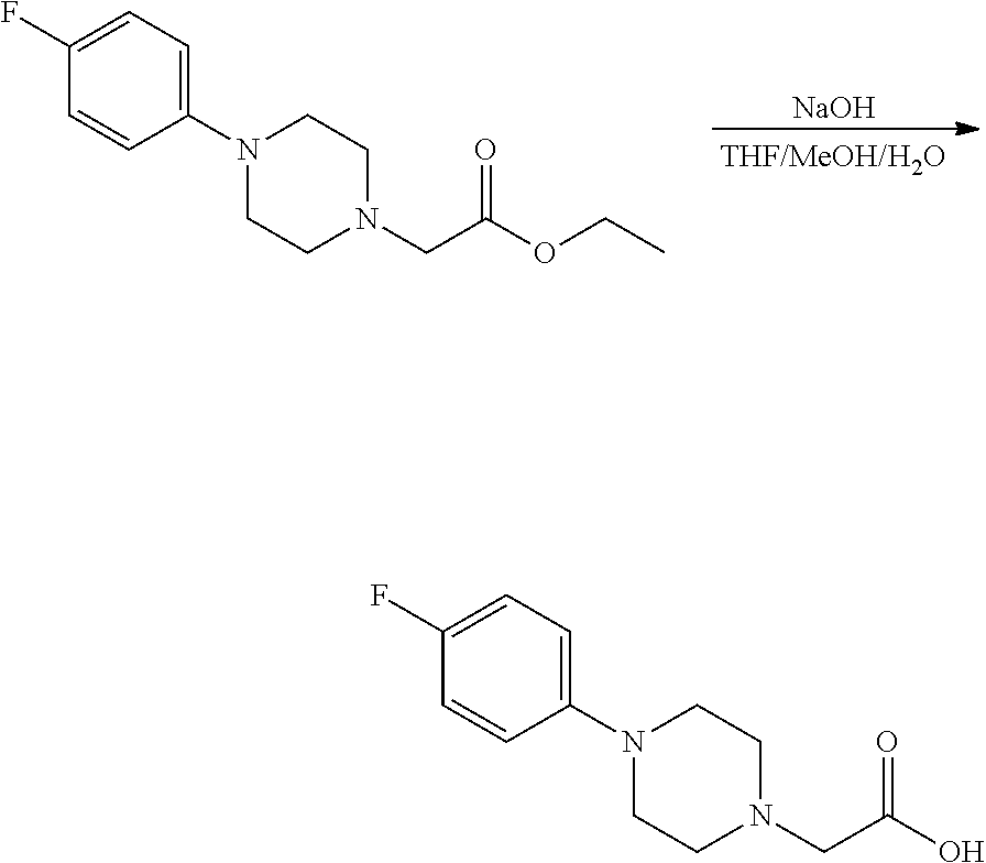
O(C(CN1CCN(C2=CC=C(F)C=C2)CC1)=O)CC.[NaOH].OC(CN1CCN(C2=CC=C(F)C=C2)CC1)=O
